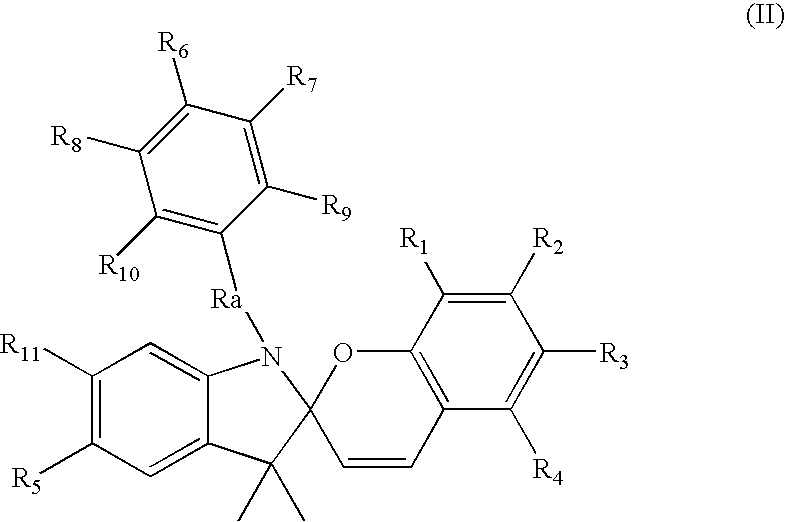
C1([R9])=C([R7])C([R6])=C([R8])C([R10])=C1[Ra]N1C2=CC([R11])=C([R5])C=C2C(C)(C)C12C=CC1=C(O2)C([R1])=C([R2])C([R3])=C1[R4]
